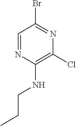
C1=NC(NCCC)=C(Cl)N=C1Br
